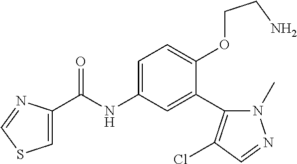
C1=C(C(=O)NC2=CC=C(OCCN)C(C3=C(Cl)C=NN3C)=C2)N=CS1
